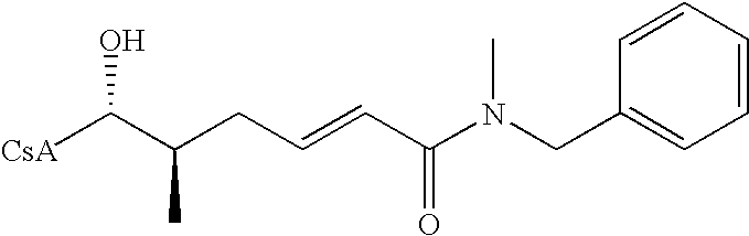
[CsA]C(C(CC=CC(N(CC1=CC=CC=C1)C)=O)C)O
